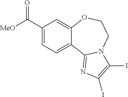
C1(C([MeO])=O)=CC=C2C(=C1)OCCN1C2=NC(I)=C1I
